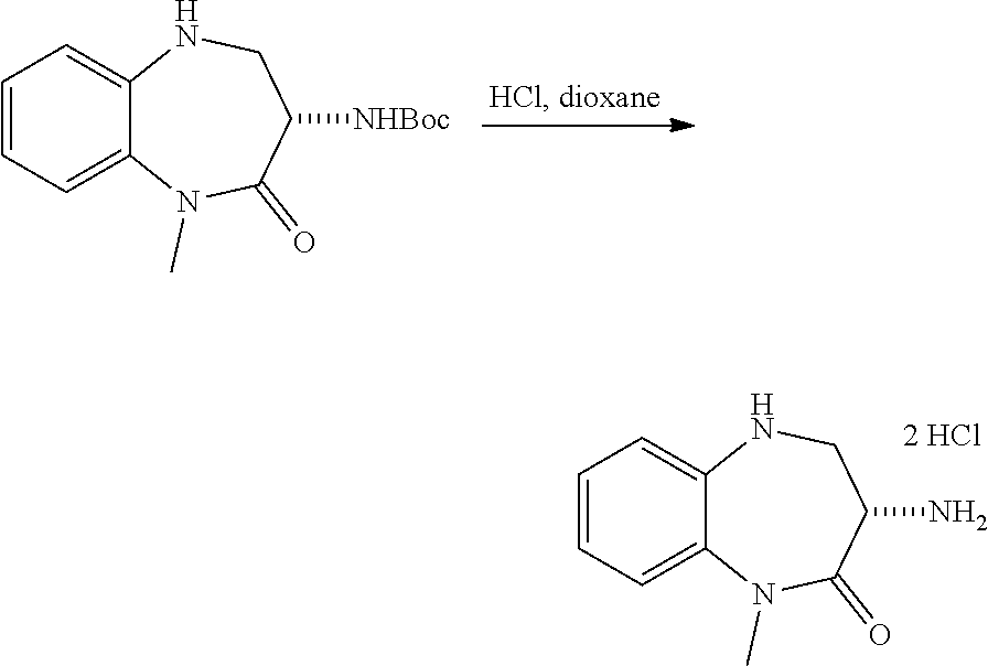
C1=CC=C2C(=C1)NCC([NHBoc])C(=O)N2C.C1=CC=C2C(=C1)NCC(N)C(=O)N2C
